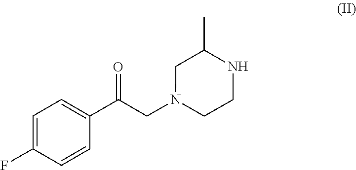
N1C(C)CN(CC(C2=CC=C(F)C=C2)=O)CC1
